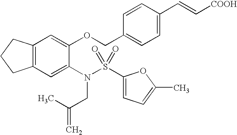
C12=C(C=C(N(CC(C)=C)S(C3=CC=C(C)O3)(=O)=O)C(OCC3=CC=C(C=C[COOH])C=C3)=C1)CCC2
